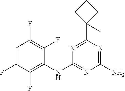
C1(NC2=NC(N)=NC(C3(C)CCC3)=N2)=C(F)C(F)=CC(F)=C1F
